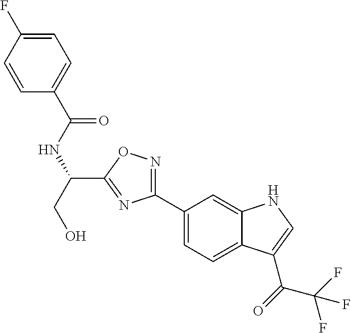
C1(C2=NOC(C(NC(=O)C3=CC=C(F)C=C3)CO)=N2)=CC=C2C(=C1)NC=C2C(C(F)(F)F)=O
